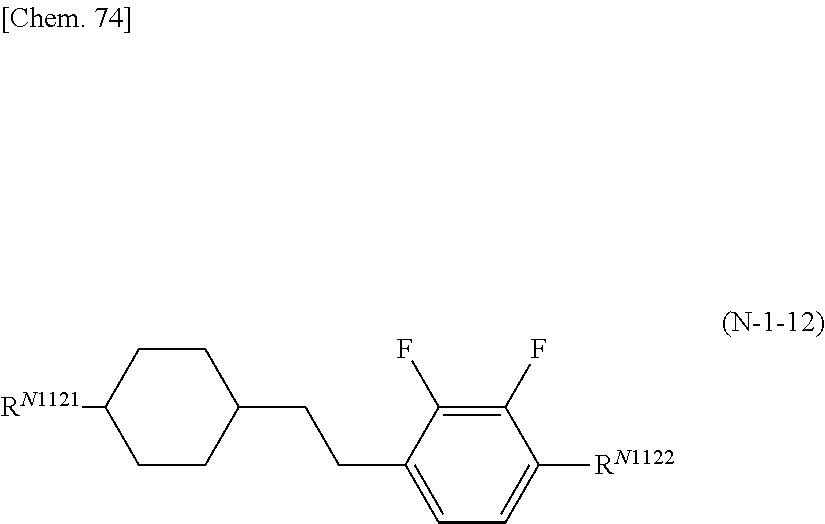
C1(CCC2=CC=C([RN1122])C(F)=C2F)CCC([RN1121])CC1
